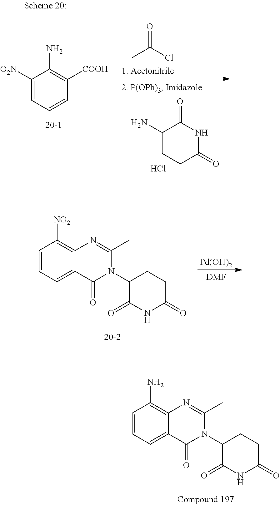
C1=CC=C2C(=C1[NO2])N=C(C)N(C1C(=O)NC(=O)CC1)C2=O.[Pd(OH)2].[DMF].C1=CC=C2C(=C1N)N=C(C)N(C1C(=O)NC(=O)CC1)C2=O.C1([O2N])=CC=CC([COOH])=C1N.C1(N)CCC(=O)NC1=O.CC(Cl)=O.Cl
